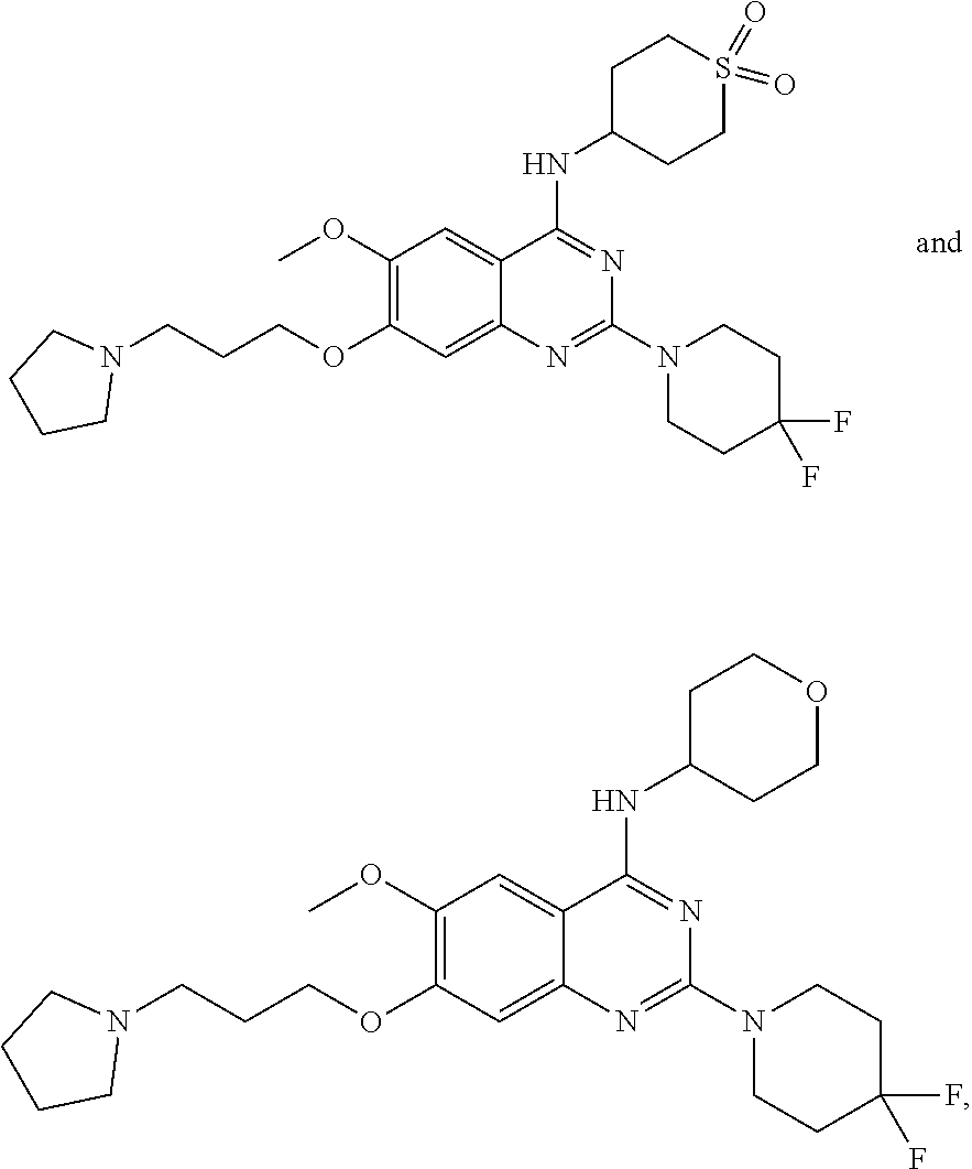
C1CC(F)(F)CCN1C1=NC2=CC(OCCCN3CCCC3)=C(OC)C=C2C(NC2CCS(=O)(=O)CC2)=N1.C1CC(F)(F)CCN1C1=NC2=CC(OCCCN3CCCC3)=C(OC)C=C2C(NC2CCOCC2)=N1
